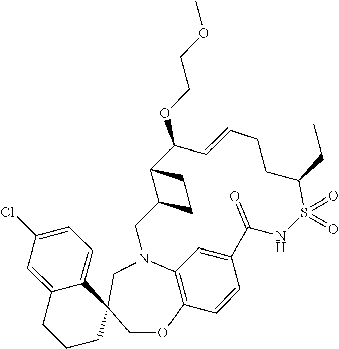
C12=CC3=C(C=C1)OCC1(CN3CC3CCC3C(OCCOC)C=CCCC(CC)S(=O)(=O)NC2=O)C2=CC=C(Cl)C=C2CCC1
